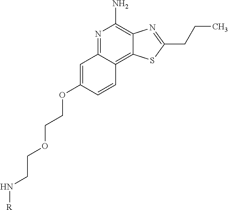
N1=C2C(=C3C(=C1N)N=C(CCC)S3)C=CC(OCCOCCN[R])=C2
